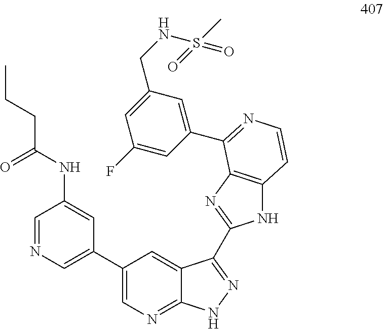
C1=NC=C(C2=CN=C3C(=C2)C(C2=NC4=C(N2)C=CN=C4C2=CC(CNS(C)(=O)=O)=CC(F)=C2)=NN3)C=C1NC(CCC)=O
